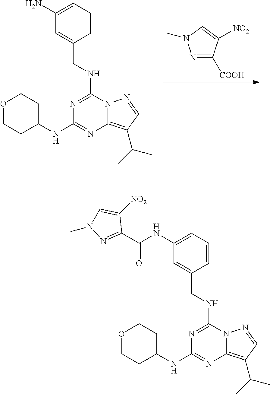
N1=C(NCC2=CC(N)=CC=C2)N2C(=C(C(C)C)C=N2)N=C1NC1CCOCC1.N1=C([COOH])C([NO2])=CN1C.N1=C(NCC2=CC(NC(C3=NN(C)C=C3[NO2])=O)=CC=C2)N2C(=C(C(C)C)C=N2)N=C1NC1CCOCC1
